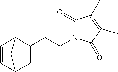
C1=CC2CC(CCN3C(=O)C(C)=C(C)C3=O)C1C2
